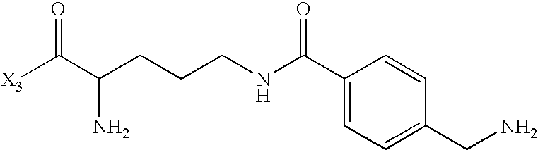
C1=C(C(NCCCC(C([X3])=O)N)=O)C=CC(CN)=C1
